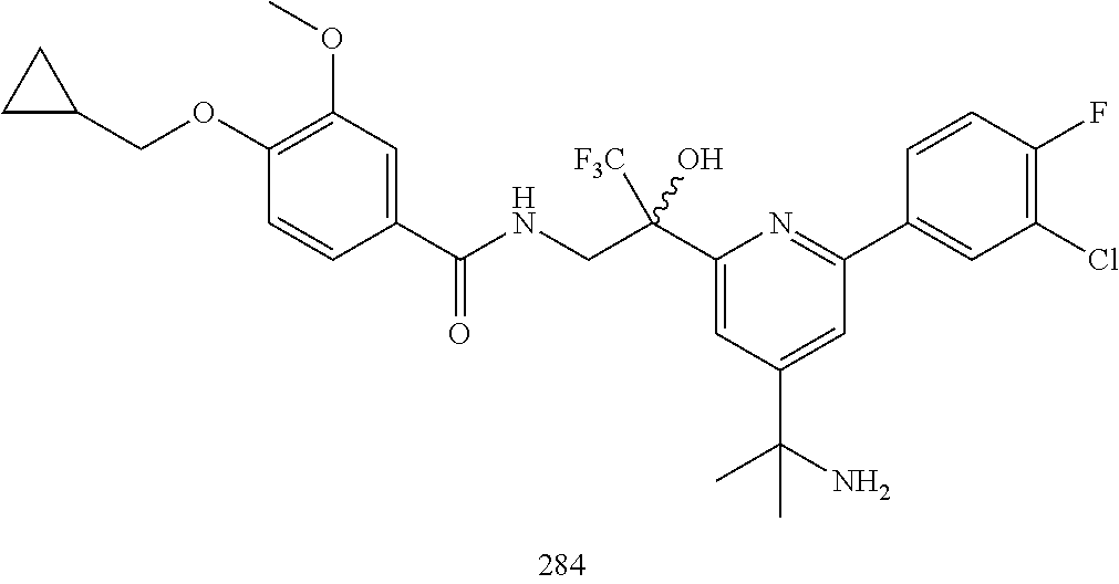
C1(C(CNC(=O)C2=CC(OC)=C(OCC3CC3)C=C2)([F3C])O)=CC(C(N)(C)C)=CC(C2=CC(Cl)=C(F)C=C2)=N1
